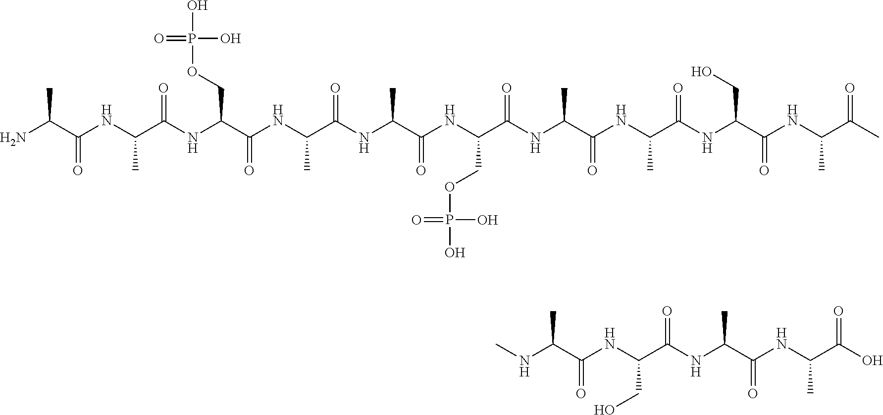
CC(C(NC(C(NC(COP(O)(O)=O)C(=O)NC(C)C(=O)NC(C)C(=O)NC(C(NC(C(NC(C(NC(C(NC(C(C)=O)C)=O)CO)=O)C)=O)C)=O)COP(O)(O)=O)=O)C)=O)N.C(C)(C(=O)NC(C(NC(C(NC(C(O)=O)C)=O)C)=O)CO)NC
